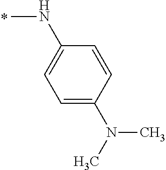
CNC1=CC=C(N(C)C)C=C1
